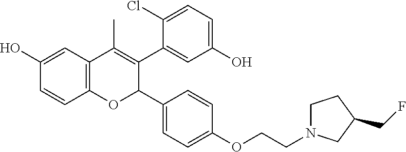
C12=C(C=C(O)C=C1)C(C)=C(C1=CC(O)=CC=C1Cl)C(C1=CC=C(OCCN3CCC(CF)C3)C=C1)O2
